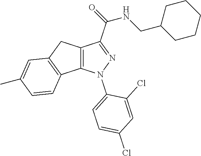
C12=C(N(C3=CC=C(Cl)C=C3Cl)N=C1C(NCC1CCCCC1)=O)C1=C(C2)C=C(C)C=C1
